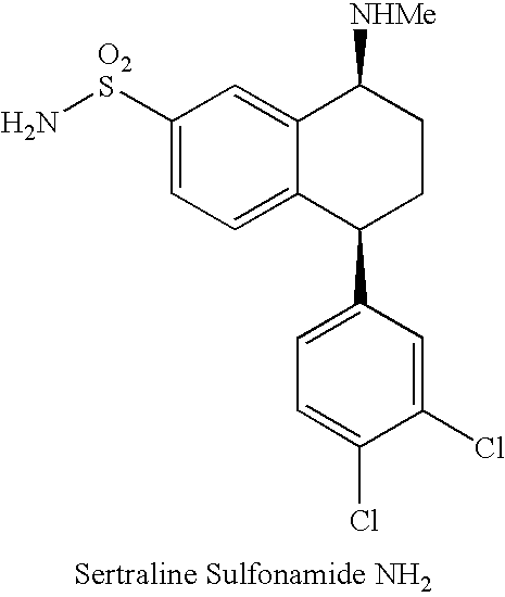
C1([O2S]N)=CC=C2C(=C1)C([NHMe])CCC2C1=CC=C(Cl)C(Cl)=C1
